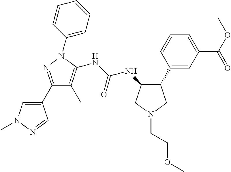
C1(C2=NN(C3=CC=CC=C3)C(NC(NC3C(C4=CC(C(OC)=O)=CC=C4)CN(CCOC)C3)=O)=C2C)=CN(C)N=C1
